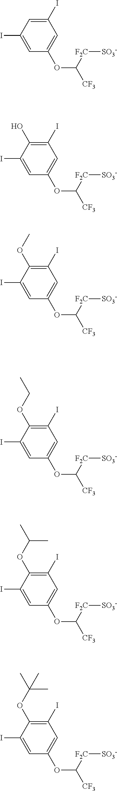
C1(I)=CC(I)=CC(OC([F2C][SO3-])[CF3])=C1.C1(I)=C(O)C(I)=CC(OC([F2C][SO3-])[CF3])=C1.C1(I)=C(OC)C(I)=CC(OC([F2C][SO3-])[CF3])=C1.C1(I)=C(OCC)C(I)=CC(OC([F2C][SO3-])[CF3])=C1.C1(I)=C(OC(C)C)C(I)=CC(OC([F2C][SO3-])[CF3])=C1.C1(I)=C(OC(C)(C)C)C(I)=CC(OC([F2C][SO3-])[CF3])=C1
